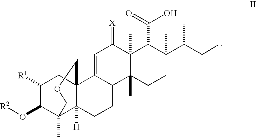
C1([R1])C(O[R2])C2(C)C3([H])C(C1)(C1=CC(=[X])C4(C)C(C)(C1CC3)CCC(C(C(C)C)C)(C)C4C(=O)O)COC2
